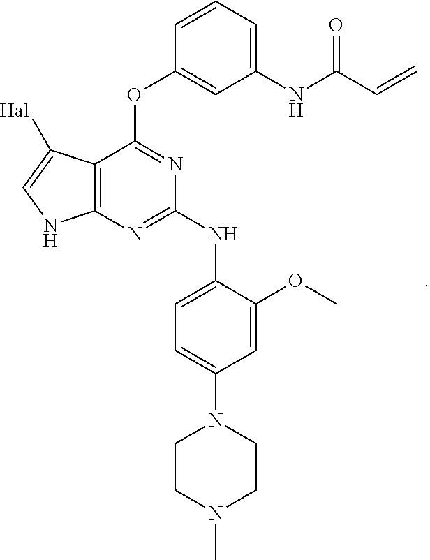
C12=C(N=C(NC3=CC=C(N4CCN(C)CC4)C=C3OC)N=C1OC1=CC(NC(C=C)=O)=CC=C1)NC=C2[Hal]
